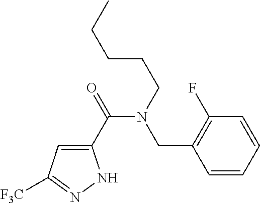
C1(C(=O)N(CCCCC)CC2=C(F)C=CC=C2)=CC([F3C])=NN1
